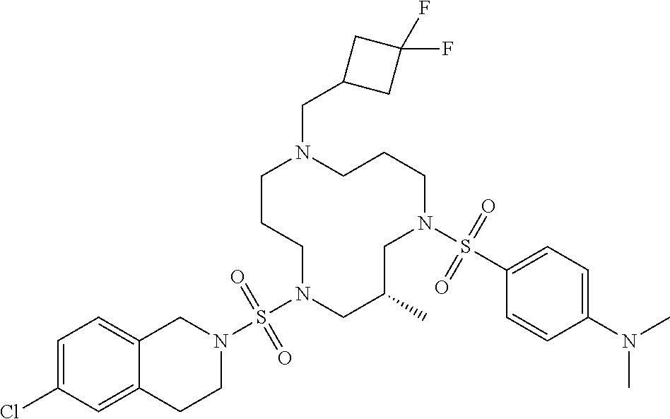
C1CCN(S(N2CC3=CC=C(Cl)C=C3CC2)(=O)=O)CC(C)CN(S(C2=CC=C(N(C)C)C=C2)(=O)=O)CCCN1CC1CC(F)(F)C1
